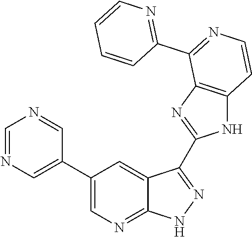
C1=NC=C(C2=CN=C3C(=C2)C(C2=NC4=C(N2)C=CN=C4C2=NC=CC=C2)=NN3)C=N1
